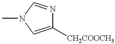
C1([CH2COOCH3])=CN(C)C=N1
